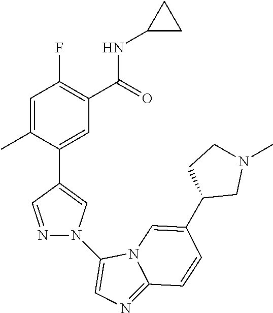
C1=C(C)C(C2=CN(C3=CN=C4N3C=C(C3CN(C)CC3)C=C4)N=C2)=CC(C(=O)NC2CC2)=C1F
